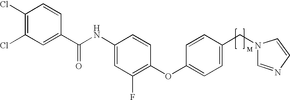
C1=C(NC(C2=CC(Cl)=C(Cl)C=C2)=O)C=CC(OC2=CC=C(CN3C=NC=C3)C=C2)=C1F
